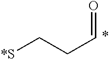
C([*S])CC=O
